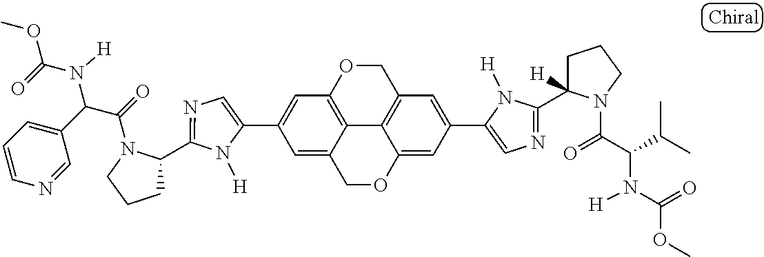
C1(C2=CC3=C4C(=C2)COC2=CC(C5=CN=C(C6([H])CCCN6C(=O)C(C(C)C)N([H])C(=O)OC)N5[H])=CC(=C42)CO3)=CN=C(C2CCCN2C(=O)C(C2=CC=CN=C2)N([H])C(=O)OC)N1[H]
